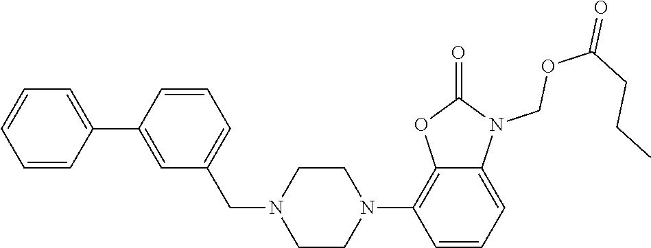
C1=CC=CC(C2=CC(CN3CCN(C4=C5C(=CC=C4)N(COC(=O)CCC)C(=O)O5)CC3)=CC=C2)=C1
